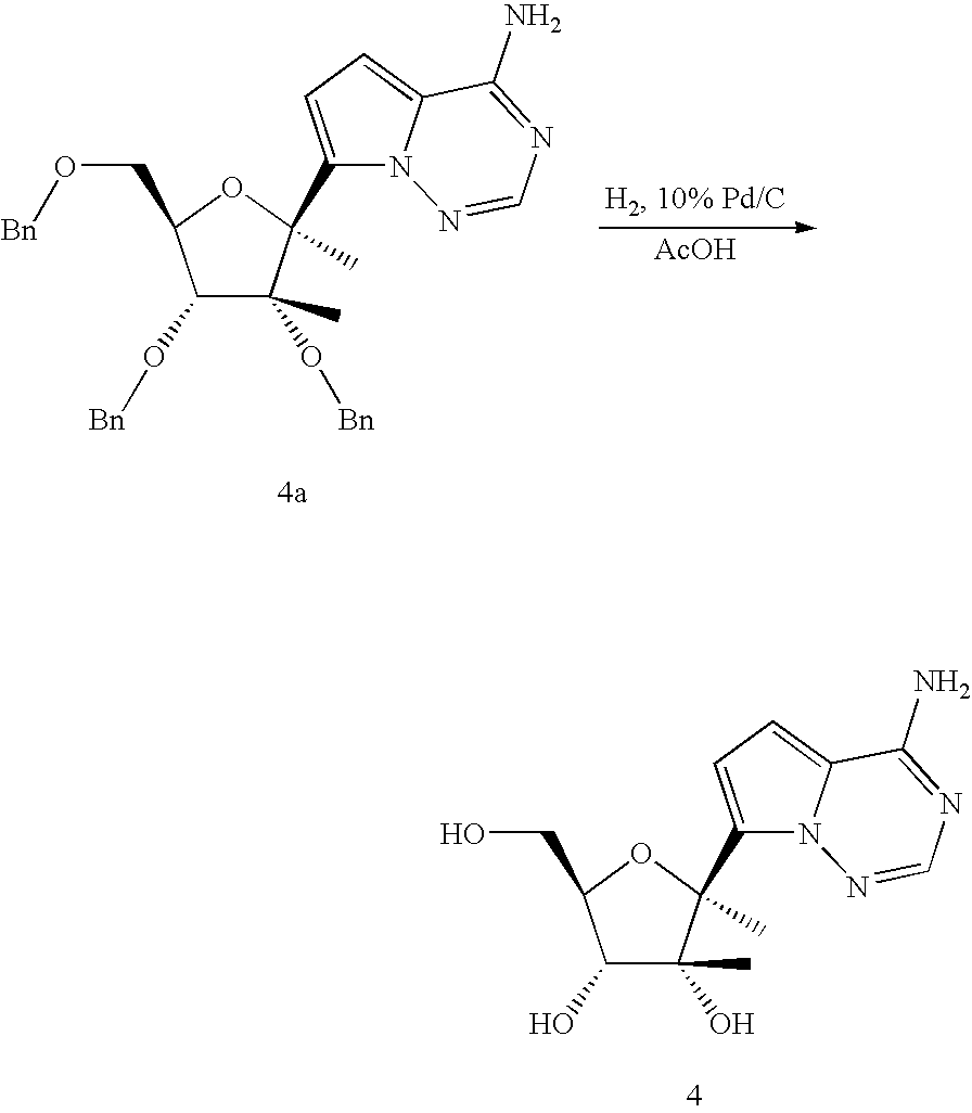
C1(O)C(O)(C)C(C2=CC=C3N2N=CN=C3N)(C)OC1CO.C1(O[Bn])C(O[Bn])(C)C(C2=CC=C3N2N=CN=C3N)(C)OC1CO[Bn].[AcOH]
